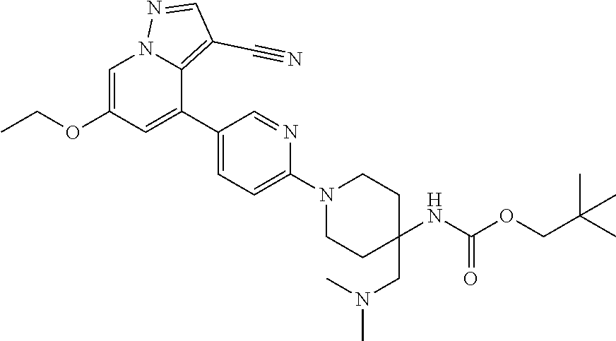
C1=C(OCC)C=C(C2=CC=C(N3CCC(CN(C)C)(NC(OCC(C)(C)C)=O)CC3)N=C2)C2=C(C#N)C=NN12
